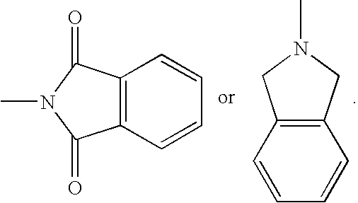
C12=C(C=CC=C1)CN(C)C2.C12=C(C=CC=C1)C(=O)N(C)C2=O
